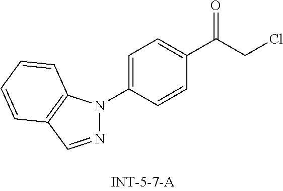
N1=CC2=C(N1C1=CC=C(C(CCl)=O)C=C1)C=CC=C2
